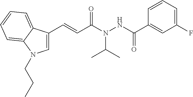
C1=C(C=CC(N(NC(C2=CC(F)=CC=C2)=O)C(C)C)=O)C2=CC=CC=C2N1CCC
